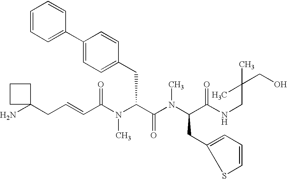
NC1(CC=CC(N(C(C(=O)N(C)C(CC2=CC=CS2)C(=O)NCC(CO)(C)C)CC2=CC=C(C3=CC=CC=C3)C=C2)C)=O)CCC1
